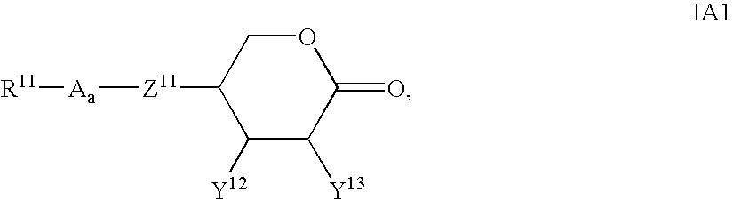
O1CC([Z11][Aa][R11])C([Y12])C([Y13])C1=O
